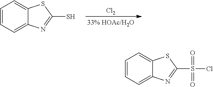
[Cl2].C1=CC=C2C(=C1)SC(S)=N2.C1=CC=C2C(=C1)SC(S(=O)(Cl)=O)=N2
